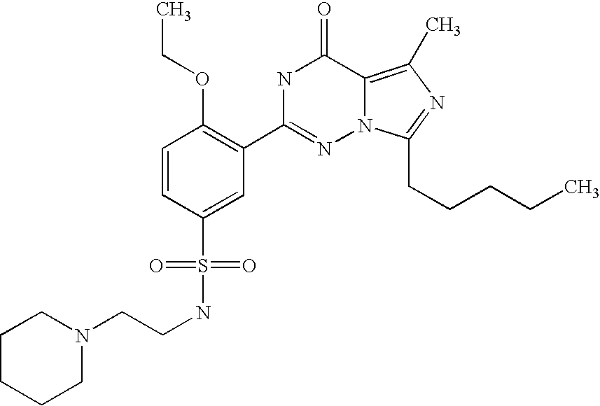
C1=CC(S(NCCN2CCCCC2)(=O)=O)=CC(C2=NN3C(=C(C)N=C3CCCCC)C(=O)N2)=C1OCC
